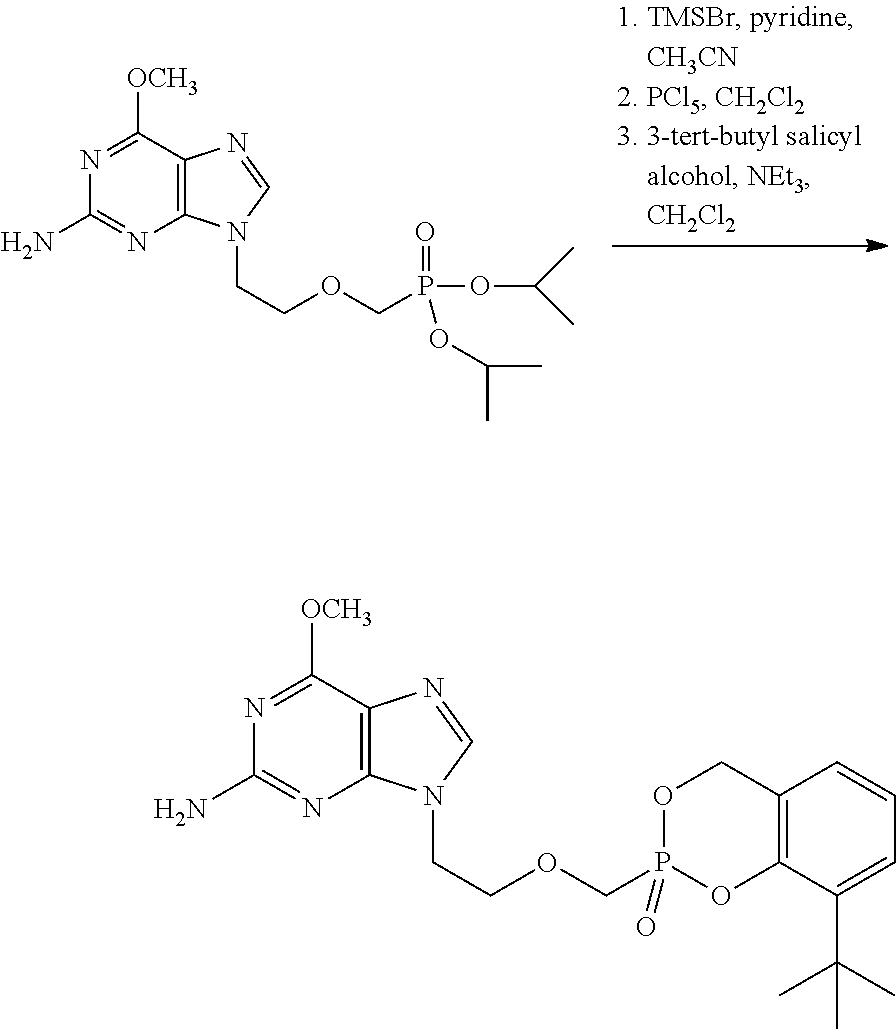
N1=C([OCH3])C2=C(N=C1N)N(CCOCP(OC(C)C)(=O)OC(C)C)C=N2.N1=C([OCH3])C2=C(N=C1N)N(CCOCP1(=O)OC3=C(CO1)C=CC=C3C(C)(C)C)C=N2
